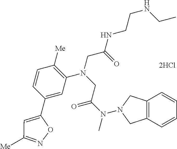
C12=C(CN(N(C)C(=O)CN(CC(=O)NCCNCC)C3=C([Me])C=CC(C4=CC([Me])=NO4)=C3)C1)C=CC=C2
